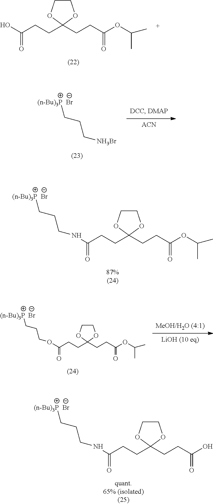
[LiOH (10 eq)].[Br-].[(n-Bu)3P]CCCOC(CCC1(CCC(OC(C)C)=O)OCCO1)=O.[Br-].[(n-Bu)3P]CCCNC(CCC1(CCC(OC(C)C)=O)OCCO1)=O.[ACN].[Br-].[(n-Bu)3P]CCC[NH3Br].OC(CCC1(CCC(OC(C)C)=O)OCCO1)=O.[Br-].[(n-Bu)3P]CCCNC(CCC1(CCC(O)=O)OCCO1)=O
